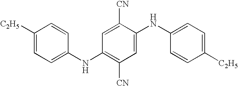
C1=C([C2H5])C=CC(NC2=C([CN])C=C(NC3=CC=C([C2H5])C=C3)C([CN])=C2)=C1
